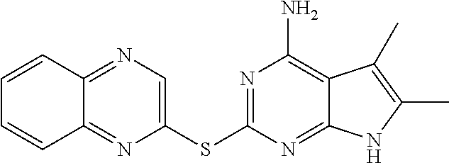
C1(SC2=NC(N)=C3C(=N2)NC(C)=C3C)=CN=C2C(=N1)C=CC=C2
